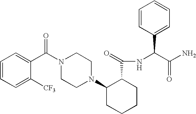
C1=C([CF3])C(C(N2CCN(C3CCCCC3C(NC(C(N)=O)C3=CC=CC=C3)=O)CC2)=O)=CC=C1
